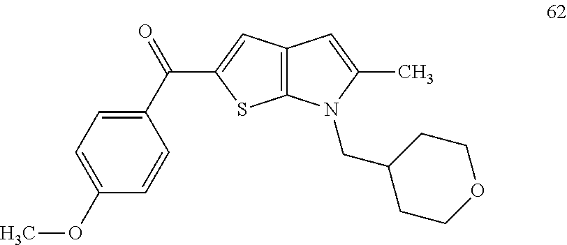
C1=C(OC)C=CC(C(=O)C2=CC3=C(S2)N(CC2CCOCC2)C(C)=C3)=C1
